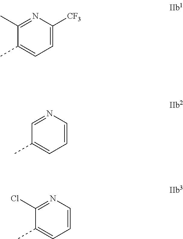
C1(C)=CC=C([CF3])N=C1C.C1(C)=CC=CN=C1.C1(C)=CC=CN=C1Cl
